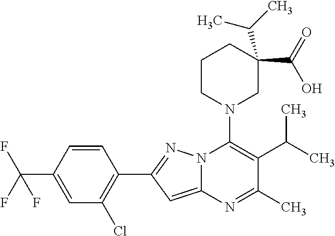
C1=CC(C(F)(F)F)=CC(Cl)=C1C1=NN2C(=C1)N=C(C)C(C(C)C)=C2N1CC(C(=O)O)(C(C)C)CCC1
